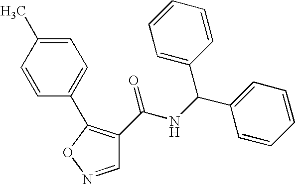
C1=NOC(C2=CC=C(C)C=C2)=C1C(NC(C1=CC=CC=C1)C1=CC=CC=C1)=O
